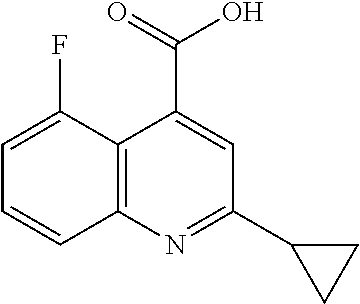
C12=C(N=C(C3CC3)C=C1C(=O)O)C=CC=C2F
